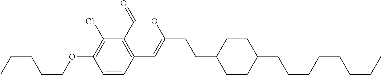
C12=C(C(=O)OC(CCC3CCC(CCCCCCCC)CC3)=C1)C(Cl)=C(OCCCCC)C=C2
